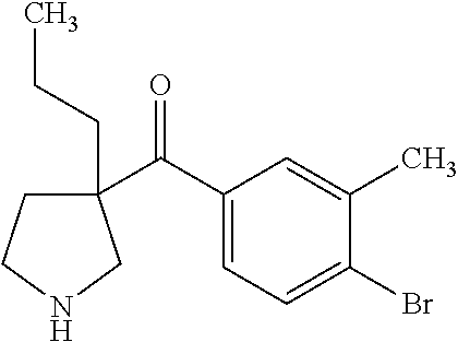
C1(C(C2=CC=C(Br)C(C)=C2)=O)(CCC)CCNC1
